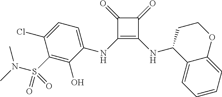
C1(=O)C(=O)C(NC2=CC=C(Cl)C(S(=O)(N(C)C)=O)=C2O)=C1NC1C2=CC=CC=C2OCC1
